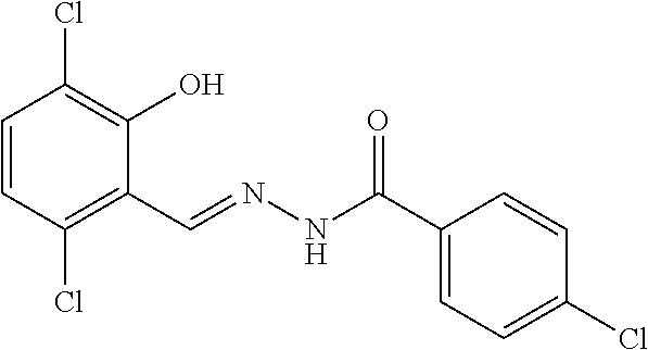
C1=CC(Cl)=C(C=NNC(=O)C2=CC=C(Cl)C=C2)C(O)=C1Cl
